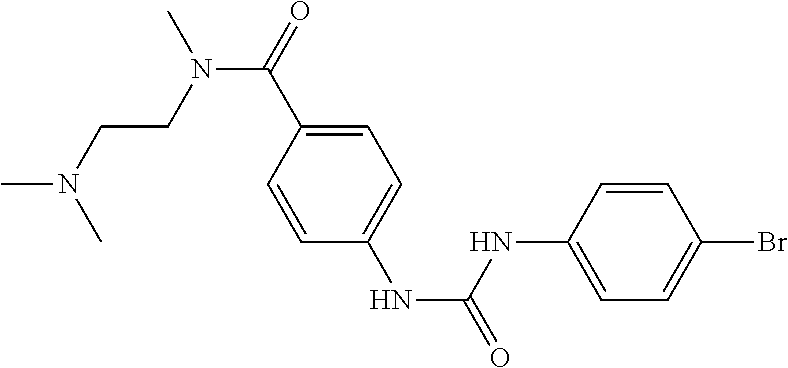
C1=CC(NC(=O)NC2=CC=C(Br)C=C2)=CC=C1C(=O)N(CCN(C)C)C
